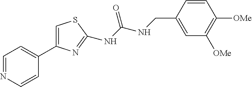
C1=NC=CC(C2=CSC(NC(NCC3=CC([OMe])=C([OMe])C=C3)=O)=N2)=C1
